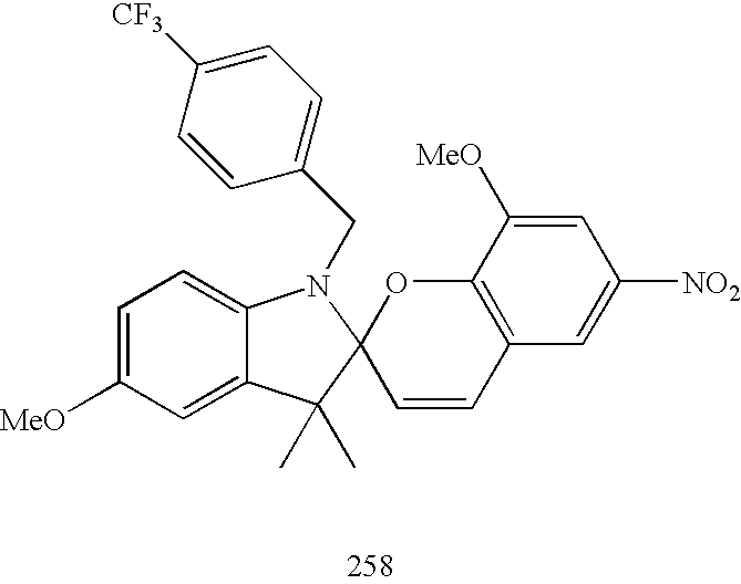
C1=CC([CF3])=CC=C1CN1C2=CC=C([MeO])C=C2C(C)(C)C12C=CC1=C(O2)C([MeO])=CC([NO2])=C1
